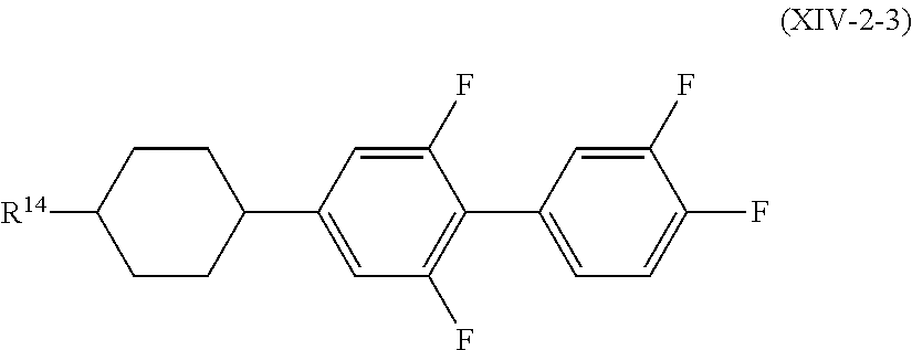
C1(F)=CC(C2=C(F)C=C(C3CCC([R14])CC3)C=C2F)=CC=C1F
